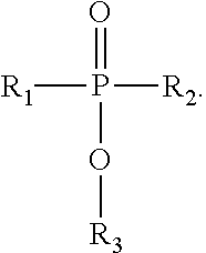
[R1]P([R2])(=O)O[R3]
